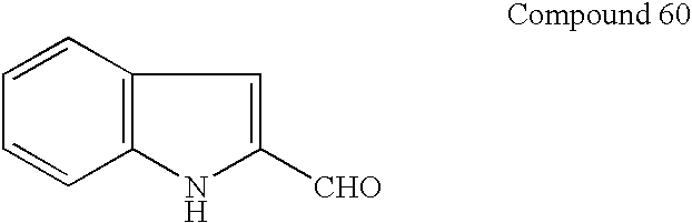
C12=C(C=CC=C1)C=C([CHO])N2
